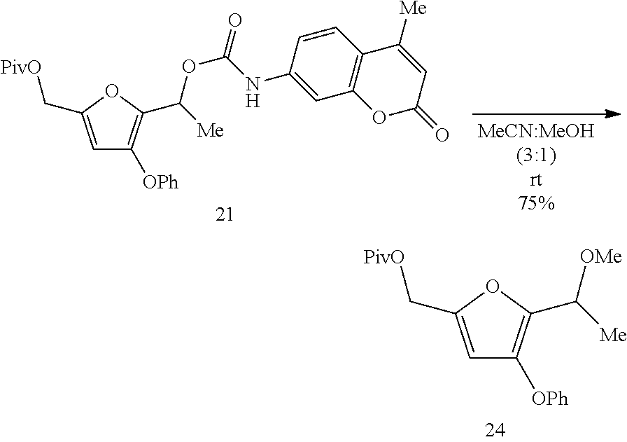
C1=C(C[PivO])OC(C([Me])[OMe])=C1[OPh].C1=C(C[PivO])OC(C([Me])OC(NC2=CC3=C(C=C2)C([Me])=CC(=O)O3)=O)=C1[OPh]
